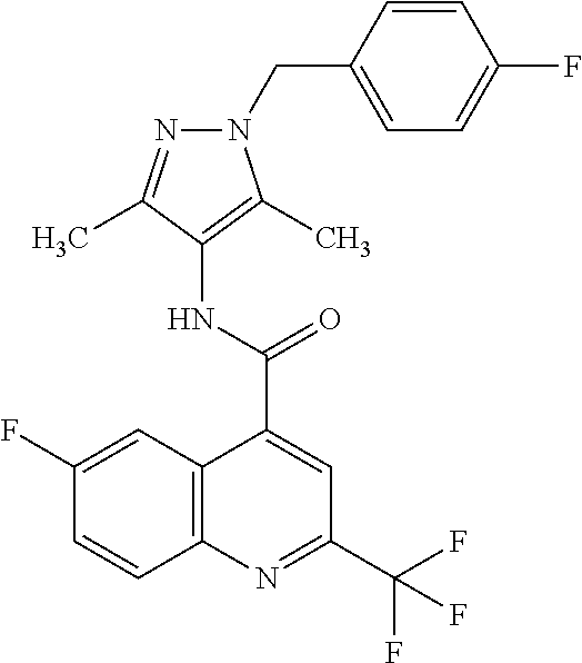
C12=C(N=C(C(F)(F)F)C=C1C(=O)NC1=C(C)N(CC3=CC=C(F)C=C3)N=C1C)C=CC(F)=C2
